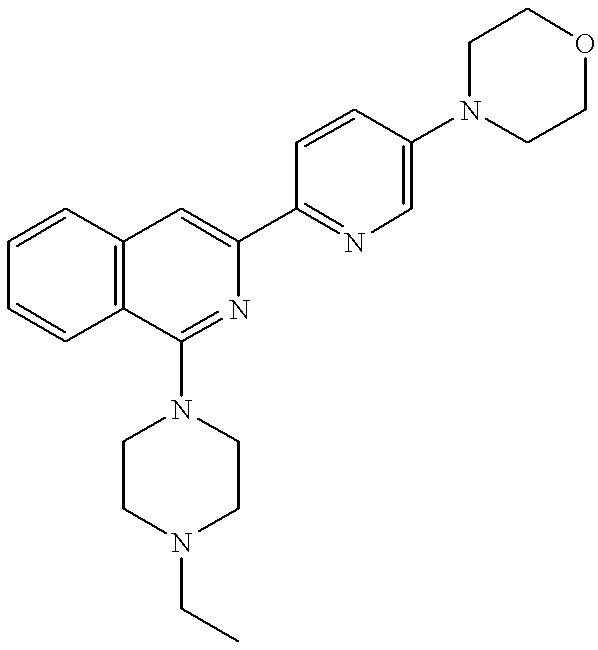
C1=CC2=C(C=C1)C(N1CCN(CC)CC1)=NC(C1=NC=C(N3CCOCC3)C=C1)=C2
